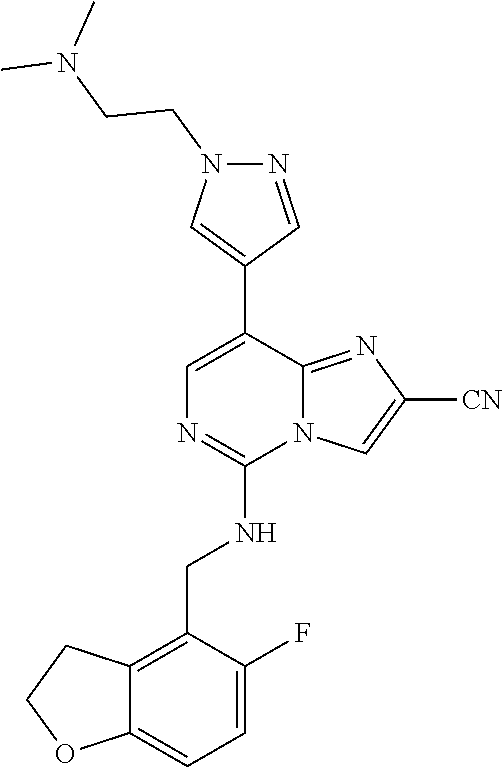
C1(C2=CN=C(NCC3=C4C(=CC=C3F)OCC4)N3C2=NC([CN])=C3)=CN(CCN(C)C)N=C1
